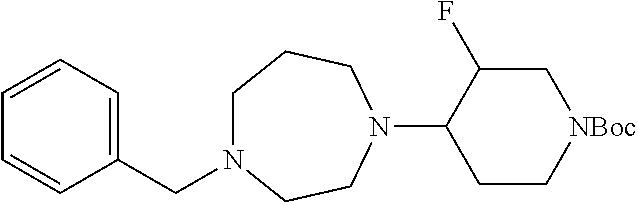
C(N1CCCN(C2CC[NBoc]CC2F)CC1)C1=CC=CC=C1
